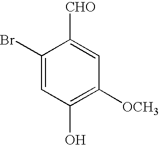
C1(Br)=CC(O)=C([OCH3])C=C1[CHO]
